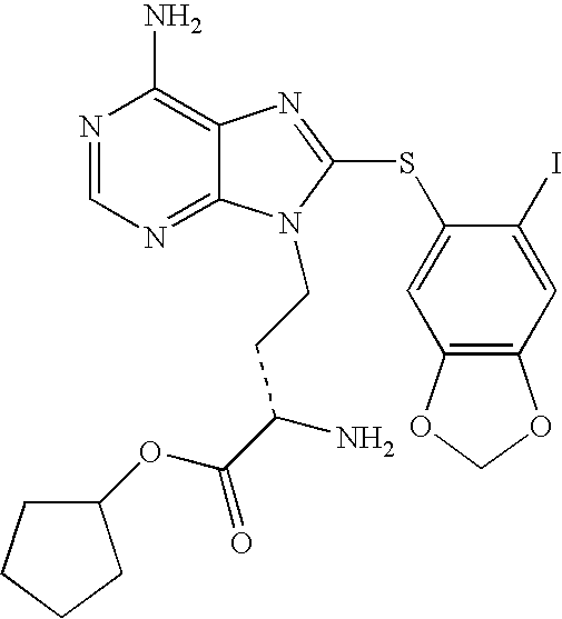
C12=C(N)N=CN=C1N(CCC(C(OC1CCCC1)=O)N)C(SC1=CC3=C(C=C1I)OCO3)=N2
